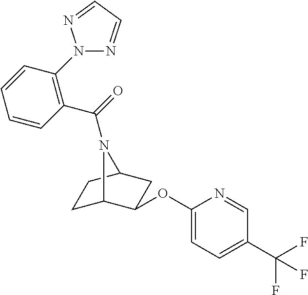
C1C2C(OC3=CC=C(C(F)(F)F)C=N3)CC(C1)N2C(=O)C1=C(N2N=CC=N2)C=CC=C1
